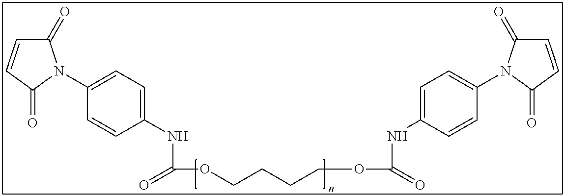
C1=CC(=O)N(C2=CC=C(NC(=O)OCCCCOC(NC3=CC=C(N4C(=O)C=CC4=O)C=C3)=O)C=C2)C1=O
